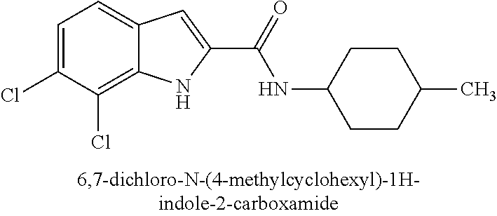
C12=C(Cl)C(Cl)=CC=C1C=C(C(=O)NC1CCC(C)CC1)N2
